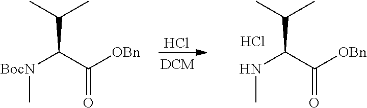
Cl.[BocN](C(C([OBn])=O)C(C)C)C.N(C(C([OBn])=O)C(C)C)C.Cl
